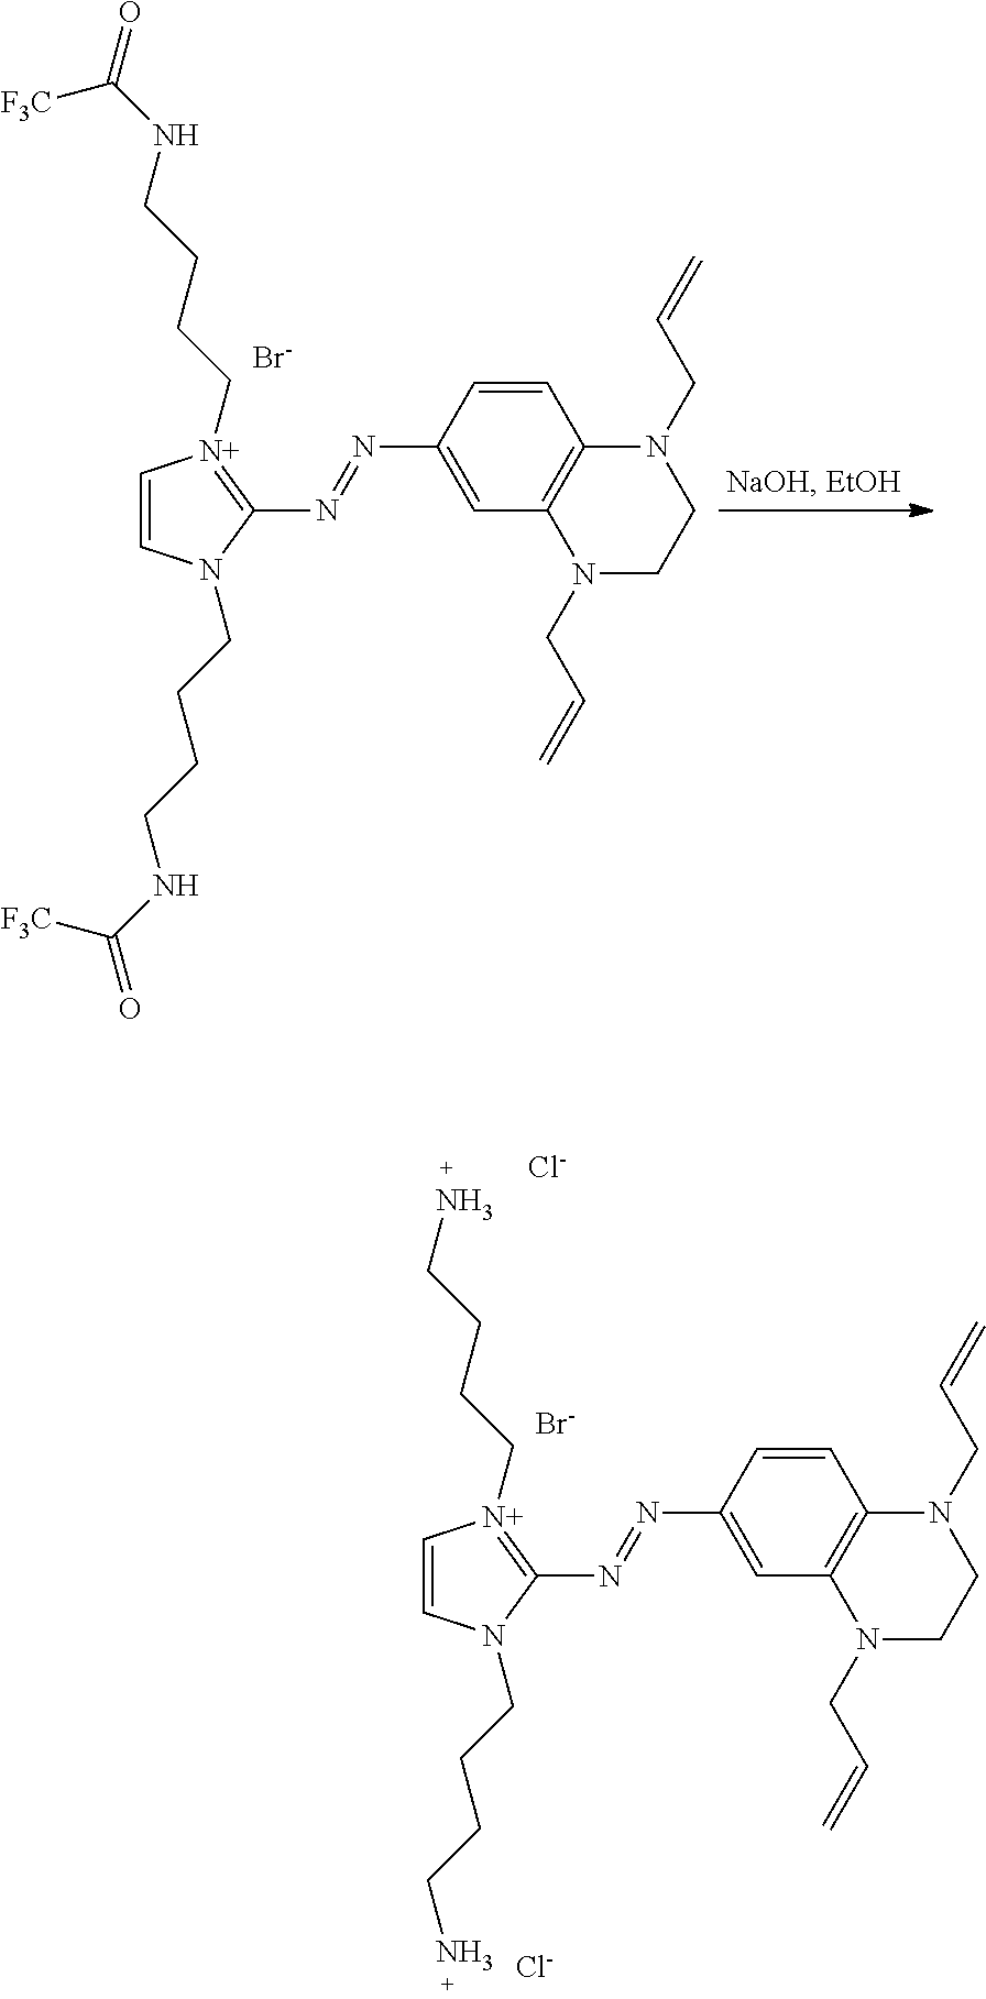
C1=CC(N=NC2=[N+](CCCCNC(=O)[F3C])C=CN2CCCCNC(=O)[F3C])=CC2=C1N(CC=C)CCN2CC=C.[Br-].C1=CC(N=NC2=[N+](CCCCN)C=CN2CCCCN)=CC2=C1N(CC=C)CCN2CC=C.[Br-].[Cl-].[Cl-]
